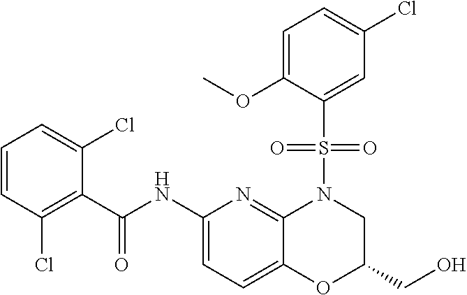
C1(C(NC2=CC=C3C(=N2)N(S(C2=CC(Cl)=CC=C2OC)(=O)=O)CC(CO)O3)=O)=C(Cl)C=CC=C1Cl
